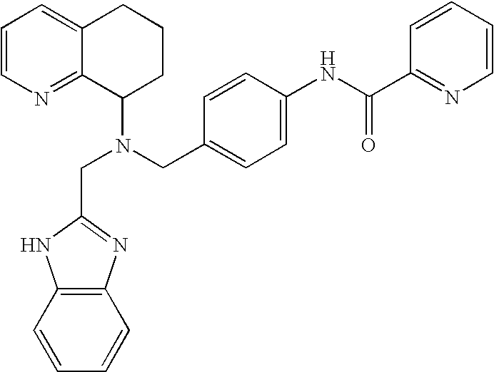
N(CC1=CC=C(NC(C2=NC=CC=C2)=O)C=C1)(C1CCCC2=CC=CN=C12)CC1=NC2=C(C=CC=C2)N1
